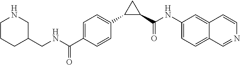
C1(CNC(C2=CC=C(C3C(C(NC4=CC=C5C(=C4)C=CN=C5)=O)C3)C=C2)=O)CNCCC1
